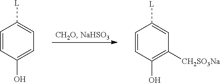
C1=CC(O)=C([CH2SO3Na])C=C1[L].C1=CC(O)=CC=C1[L]
